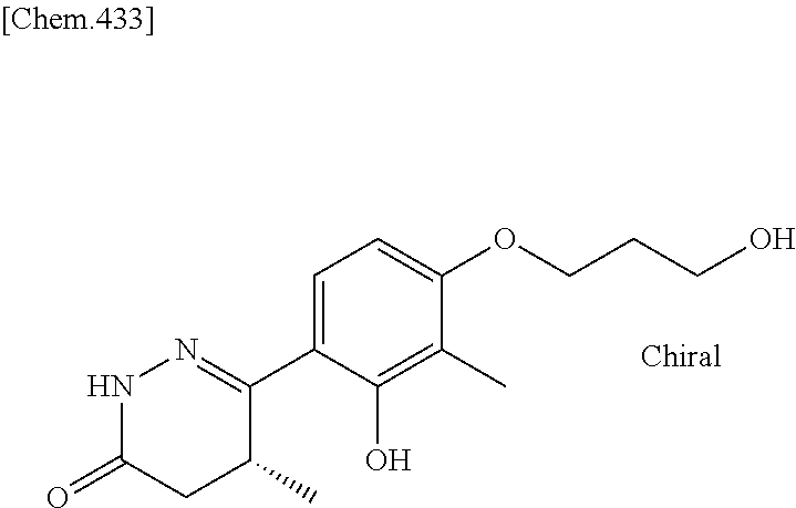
N1C(=O)CC(C)C(C2=CC=C(OCCCO)C(C)=C2O)=N1
